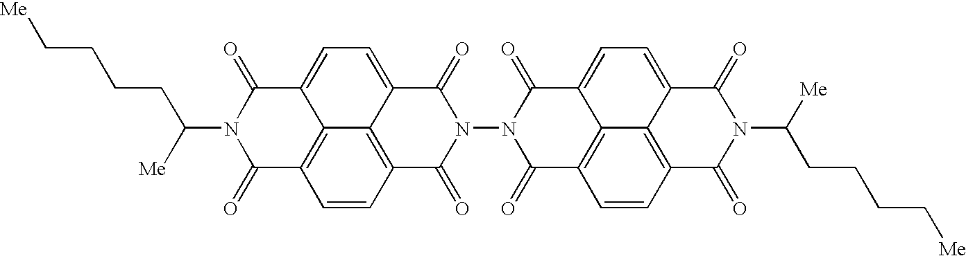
[Me]CCCCC(N1C(=O)C2=C3C(=CC=C4C3=C(C=C2)C(=O)N(N2C(=O)C3=C5C6=C(C(=O)N(C([Me])CCCC[Me])C(=O)C6=CC=C5C2=O)C=C3)C4=O)C1=O)[Me]
